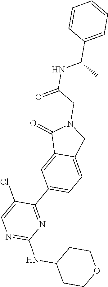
C1CC(NC2=NC=C(Cl)C(C3=CC=C4C(=C3)C(=O)N(CC(NC(C3=CC=CC=C3)C)=O)C4)=N2)CCO1
